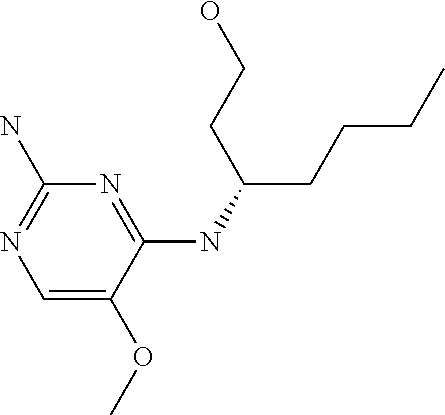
C1=C(OC)C(NC(CCCC)CCO)=NC(N)=N1
